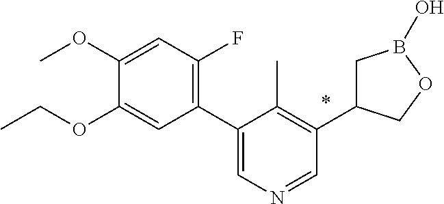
C1(C2=CN=CC(C3CB(O)OC3)=C2C)=C(F)C=C(OC)C(OCC)=C1
